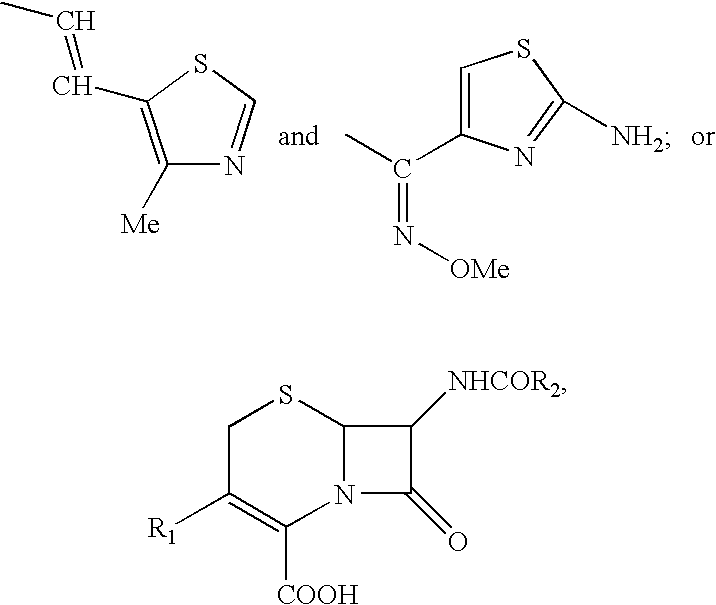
C1C([R1])=C([COOH])N2C(S1)C([NHCOR2])C2=O.C1=C(C(C)=N[OMe])N=C([NH2])S1.C1([Me])=C(C=CC)SC=N1
